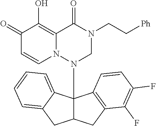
C1(=O)C=CN2C(=C1O)C(=O)N(CC[Ph])CN2C12C(CC3=C1C=CC(F)=C3F)CC1=CC=CC=C21
